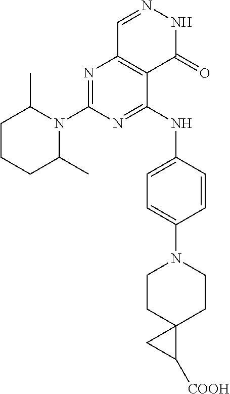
C1CCC(C)N(C2=NC3=C(C(NC4=CC=C(N5CCC6(CC5)C([COOH])C6)C=C4)=N2)C(=O)NN=C3)C1C
